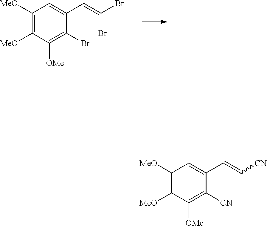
C1([MeO])=C([MeO])C([OMe])=C(Br)C(C=C(Br)Br)=C1.C1([MeO])=C([MeO])C([OMe])=C([CN])C(C=C[CN])=C1
